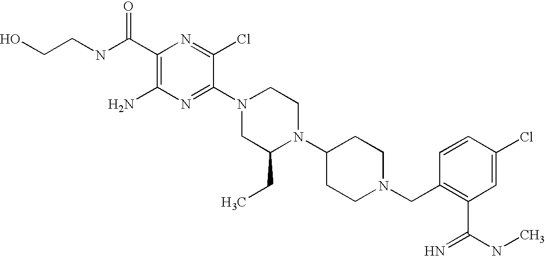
C1(C(NCCO)=O)=C(N)N=C(N2CC(CC)N(C3CCN(CC4=C(C(NC)=N)C=C(Cl)C=C4)CC3)CC2)C(Cl)=N1
